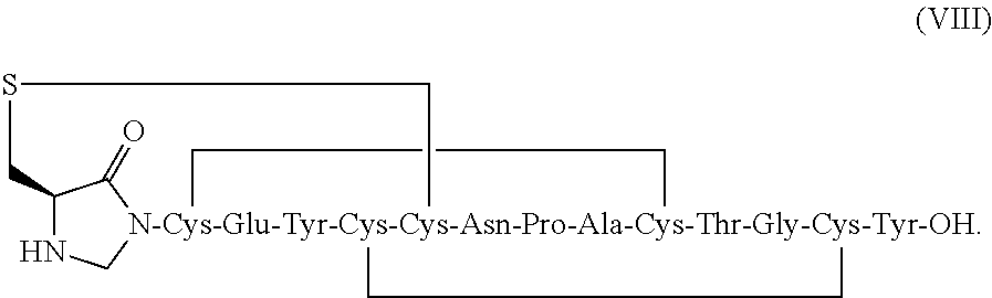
C12NC[N-Cys-Glu-Tyr-Cys-Cys-Asn-Pro-Ala-Cys-Thr-Gly-Cys-Tyr-OH]34(C1=O)(CC3)(CSC2)CC4
